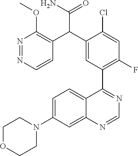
C12=CC(N3CCOCC3)=CC=C1C(C1=C(F)C=C(Cl)C(C(C3=C(OC)N=NC=C3)C(N)=O)=C1)=NC=N2
